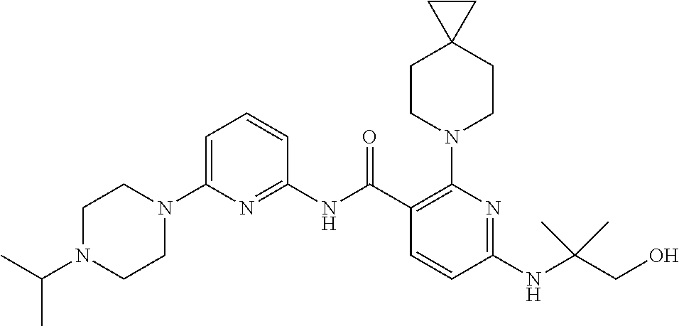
C1(NC(C2=C(N3CCC4(CC3)CC4)N=C(NC(C)(C)CO)C=C2)=O)=NC(N2CCN(C(C)C)CC2)=CC=C1
